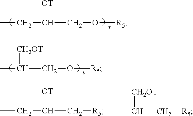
CCC(CO[R5])[OT].C(CO[R5])([CH2OT])C.CCC(C[R5])[OT].C(C[R5])([CH2OT])C
